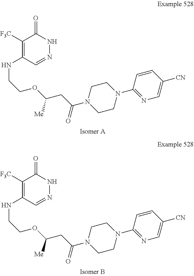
C1(NCCOC(CC(N2CCN(C3=NC=C([CN])C=C3)CC2)=O)[Me])=C([F3C])C(=O)NN=C1.C1(NCCOC(CC(N2CCN(C3=NC=C([CN])C=C3)CC2)=O)[Me])=C([F3C])C(=O)NN=C1
